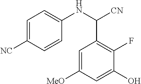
C1=C([MeO])C=C(O)C(F)=C1C(NC1=CC=C([NC])C=C1)[CN]
